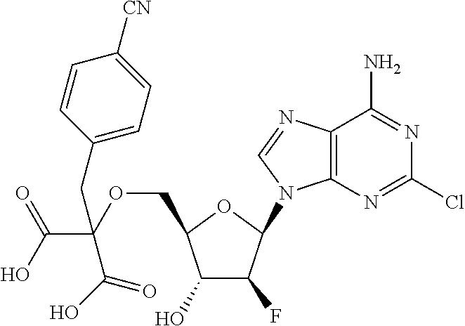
C12=C(N=CN1C1C(F)C(O)C(COC(C(O)=O)(CC3=CC=C([CN])C=C3)C(O)=O)O1)C(N)=NC(Cl)=N2
